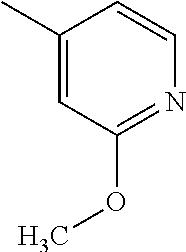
CC1=CC(OC)=NC=C1
